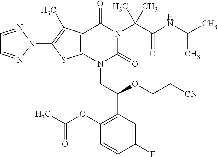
C12=C(C(C)=C(N3N=CC=N3)S1)C(=O)N(C(C(=O)NC(C)C)(C)C)C(=O)N2CC(C1=C(OC(C)=O)C=CC(F)=C1)OCC[CN]
